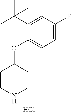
C1(OC2CCNCC2)=CC=C(F)C=C1C(C)(C)C.Cl
